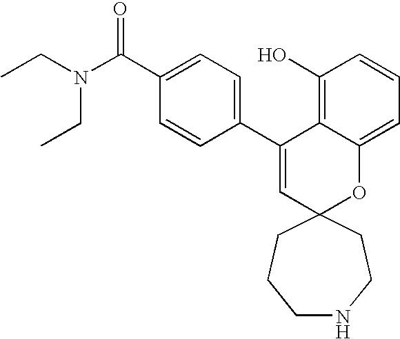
CCN(C(C1=CC=C(C2=CC3(OC4=CC=CC(O)=C24)CCNCCC3)C=C1)=O)CC
